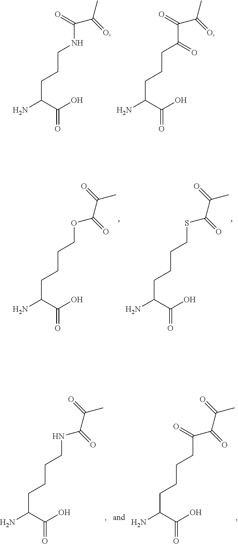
C(C(C(O)=O)N)CCNC(C(C)=O)=O.C(C(C(O)=O)N)CCC(C(C(C)=O)=O)=O.C(C(C(O)=O)N)CCCOC(C(C)=O)=O.C(C(C(O)=O)N)CCCSC(C(C)=O)=O.C(C(C(O)=O)N)CCCNC(C(C)=O)=O.C(C(C(O)=O)N)CCCC(C(C(C)=O)=O)=O
